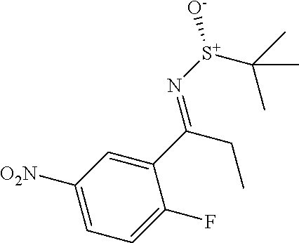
C1(C(CC)=N[S+]([O-])C(C)(C)C)=CC([O2N])=CC=C1F
